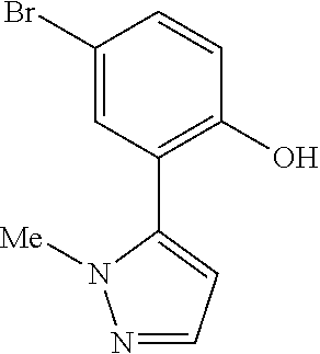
BrC1=CC(C2=CC=NN2[Me])=C(O)C=C1
